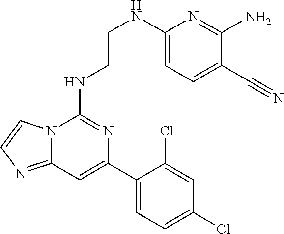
N12C(=NC=C1)C=C(C1=CC=C(Cl)C=C1Cl)N=C2NCCNC1=CC=C(C#N)C(N)=N1
